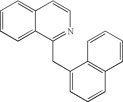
C1=CC=C2C(=C1)C=CN=C2CC1=CC=CC2=C1C=CC=C2
